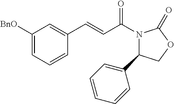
C1([BnO])=CC=CC(C=CC(N2C(C3=CC=CC=C3)COC2=O)=O)=C1
